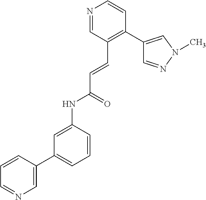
C1=CC(C2=CC=CC(NC(C=CC3=C(C4=CN(C)N=C4)C=CN=C3)=O)=C2)=CN=C1
